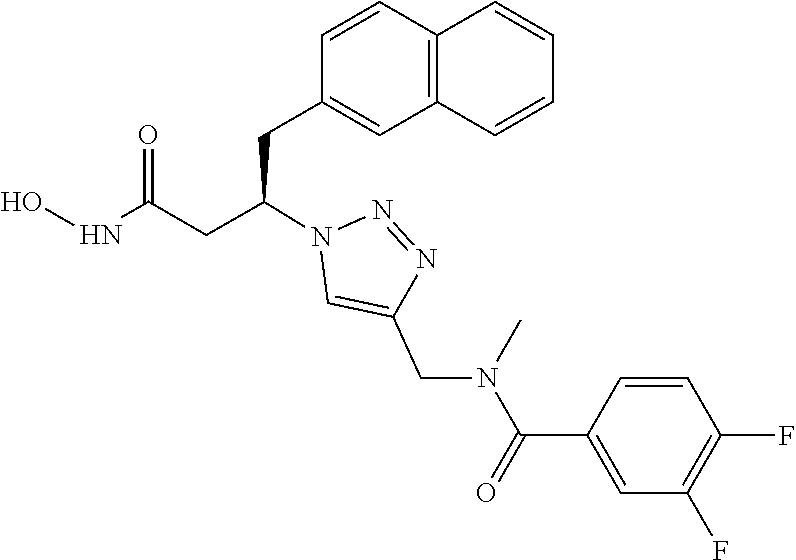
N1=NN(C(CC2=CC3=C(C=C2)C=CC=C3)CC(NO)=O)C=C1CN(C(C1=CC(F)=C(F)C=C1)=O)C
